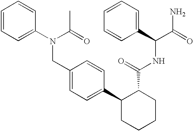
C1(CN(C(C)=O)C2=CC=CC=C2)=CC=C(C2C(C(NC(C(=O)N)C3=CC=CC=C3)=O)CCCC2)C=C1
